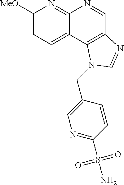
C1([MeO])=CC=C2C(=N1)N=CC1=C2N(CC2=CN=C(S(N)(=O)=O)C=C2)C=N1
